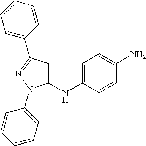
C1(NC2=CC=C(N)C=C2)=CC(C2=CC=CC=C2)=NN1C1=CC=CC=C1
